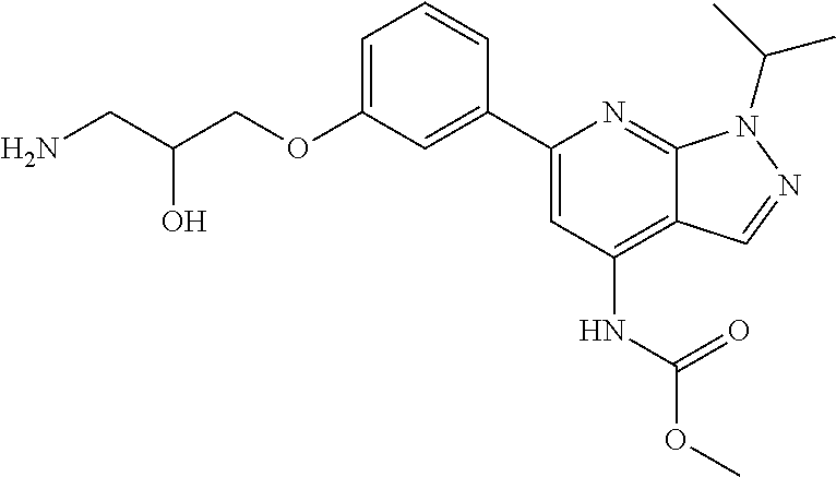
NCC(COC1=CC=CC(C2=CC(NC(OC)=O)=C3C(=N2)N(C(C)C)N=C3)=C1)O
